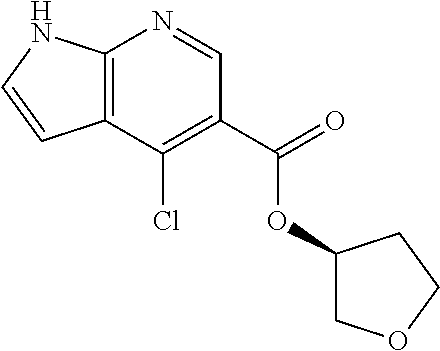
C12=C(C(Cl)=C(C(=O)OC3COCC3)C=N1)C=CN2
